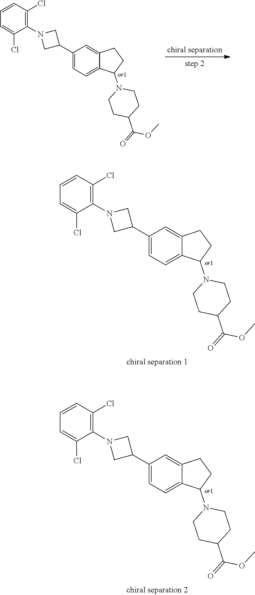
C1(C2CN(C3=C(Cl)C=CC=C3Cl)C2)=CC=C2C(=C1)CCC2N1CCC(C(=O)OC)CC1.C1(C2CN(C3=C(Cl)C=CC=C3Cl)C2)=CC=C2C(=C1)CCC2N1CCC(C(=O)OC)CC1.C1(C2CN(C3=C(Cl)C=CC=C3Cl)C2)=CC=C2C(=C1)CCC2N1CCC(C(=O)OC)CC1
